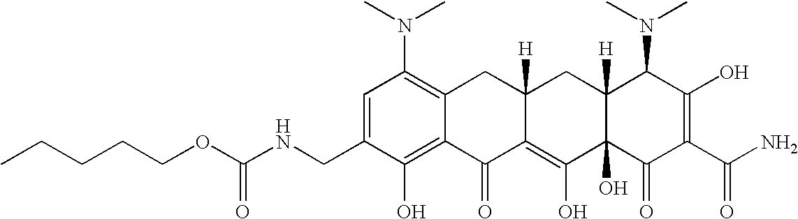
C1=C(CNC(OCCCCC)=O)C(O)=C2C(=C1N(C)C)CC1([H])C(=C(O)C3(O)C([H])(C1)C(N(C)C)C(O)=C(C(N)=O)C3=O)C2=O
